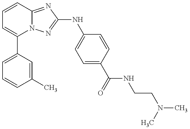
C1(C2=CC=CC(C)=C2)=CC=CC2=NC(NC3=CC=C(C(=O)NCCN(C)C)C=C3)=NN12
